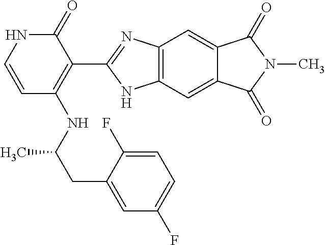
C(C(NC1=C(C2=NC3=C(C=C4C(=C3)C(=O)N(C)C4=O)N2)C(=O)NC=C1)C)C1=CC(F)=CC=C1F
